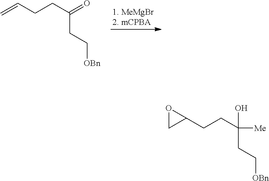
C(CCC(=O)CC[OBn])=C.C1(CCC([Me])(CC[OBn])O)OC1
